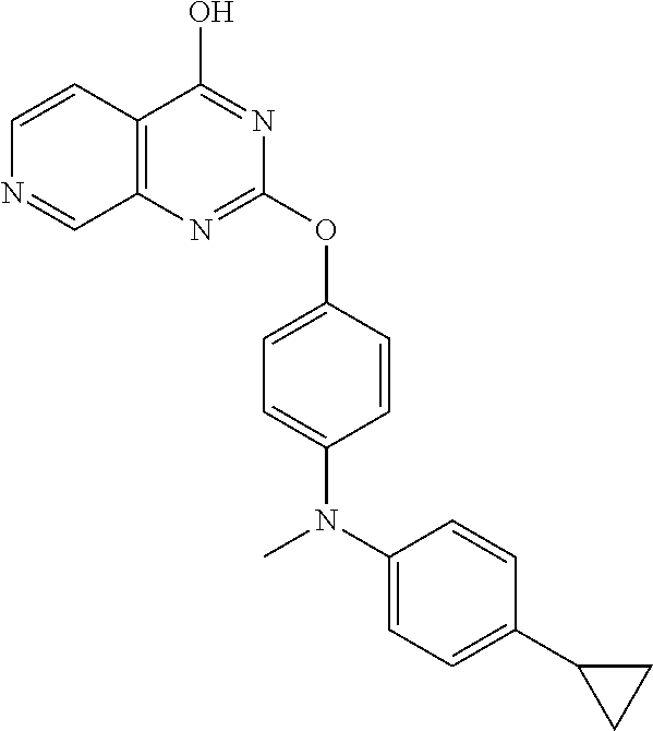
C1=CC2=C(C=N1)N=C(OC1=CC=C(N(C3=CC=C(C4CC4)C=C3)C)C=C1)N=C2O
